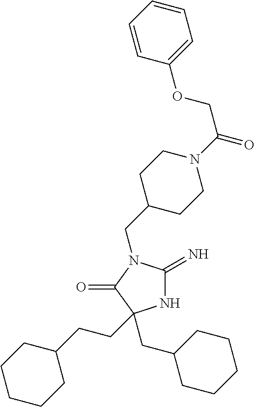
N1C(=N)N(CC2CCN(C(COC3=CC=CC=C3)=O)CC2)C(=O)C1(CCC1CCCCC1)CC1CCCCC1
